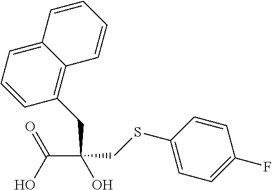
C1=C2C(=C(CC(CSC3=CC=C(F)C=C3)(C(O)=O)O)C=C1)C=CC=C2
